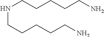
N(CCCCCN)CCCCCN
